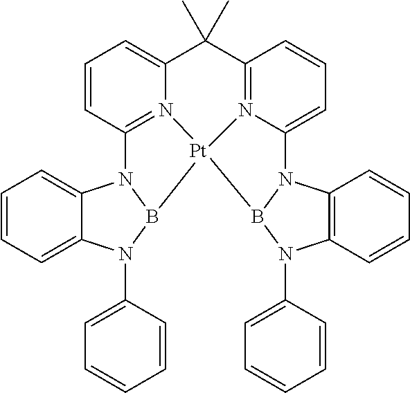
C1=CC=C2C(=C1)N1B(N2C2=CC=CC=C2)[Pt]23N4=C1C=CC=C4C(C)(C)C1=N2C(=CC=C1)N1C2=C(N(C4=CC=CC=C4)B13)C=CC=C2
